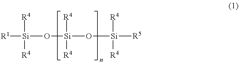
[R1][Si](O[Si](O[Si]([R5])([R4])[R4])([R4])[R4])([R4])[R4]
